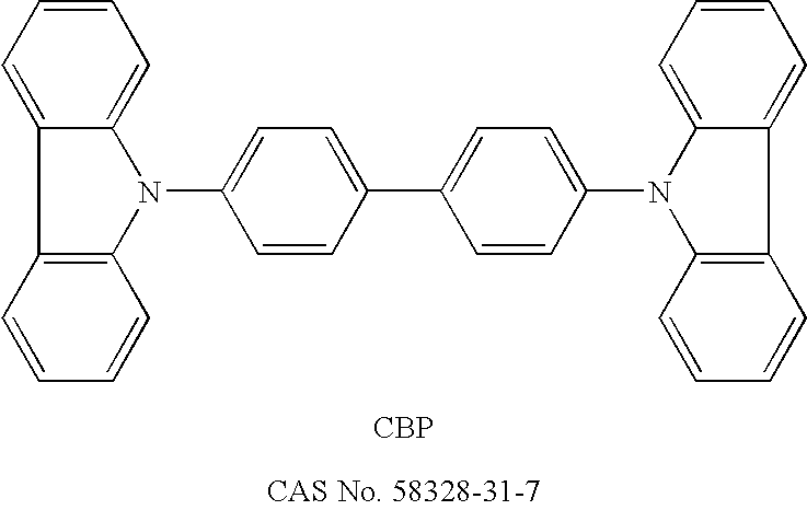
C1=C2C(=CC=C1)N(C1=CC=C(C3=CC=C(N4C5=CC=CC=C5C5=C4C=CC=C5)C=C3)C=C1)C1=C2C=CC=C1
